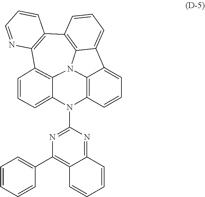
C12=C(C3=C4N5C6=C1C=CC=C6N(C1=NC(C6=CC=CC=C6)=C6C(=N1)C=CC=C6)C1=C5C(=CC=C1)C4=CC=C3)C=CC=N2
